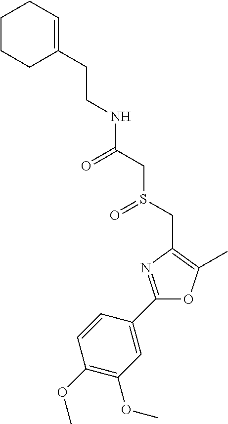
C(CC1=CCCCC1)NC(CS(CC1=C(C)OC(C2=CC(OC)=C(OC)C=C2)=N1)=O)=O
